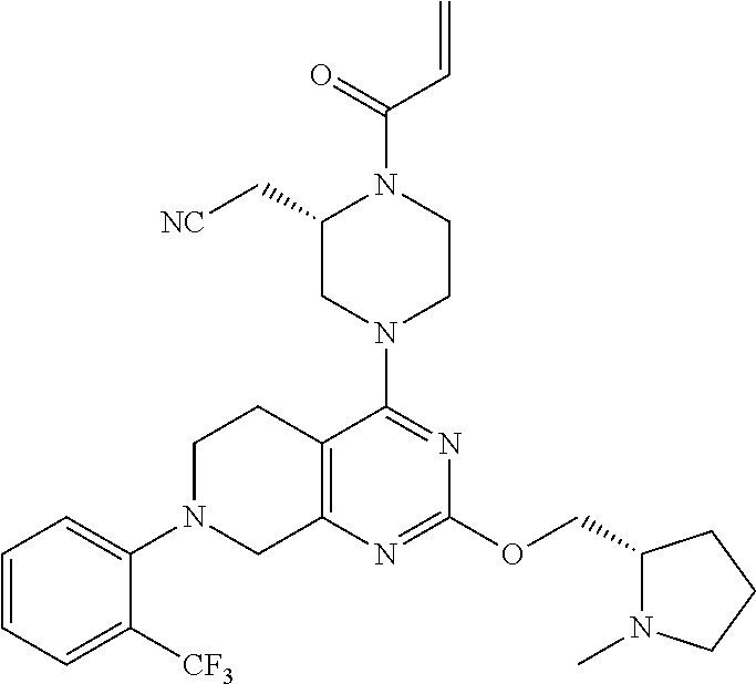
C1=CC=C([CF3])C(N2CC3=C(CC2)C(N2CC(C[NC])N(C(=O)C=C)CC2)=NC(OCC2N(C)CCC2)=N3)=C1
